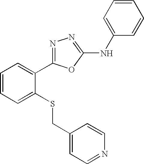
C1=CC=C(SCC2=CC=NC=C2)C(C2=NN=C(NC3=CC=CC=C3)O2)=C1
